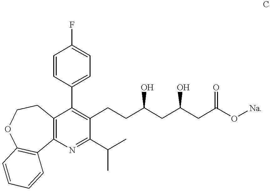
C1=CC(C2=C(CCC(CC(CC(O[Na])=O)O)O)C(C(C)C)=NC3=C2CCOC2=C3C=CC=C2)=CC=C1F
